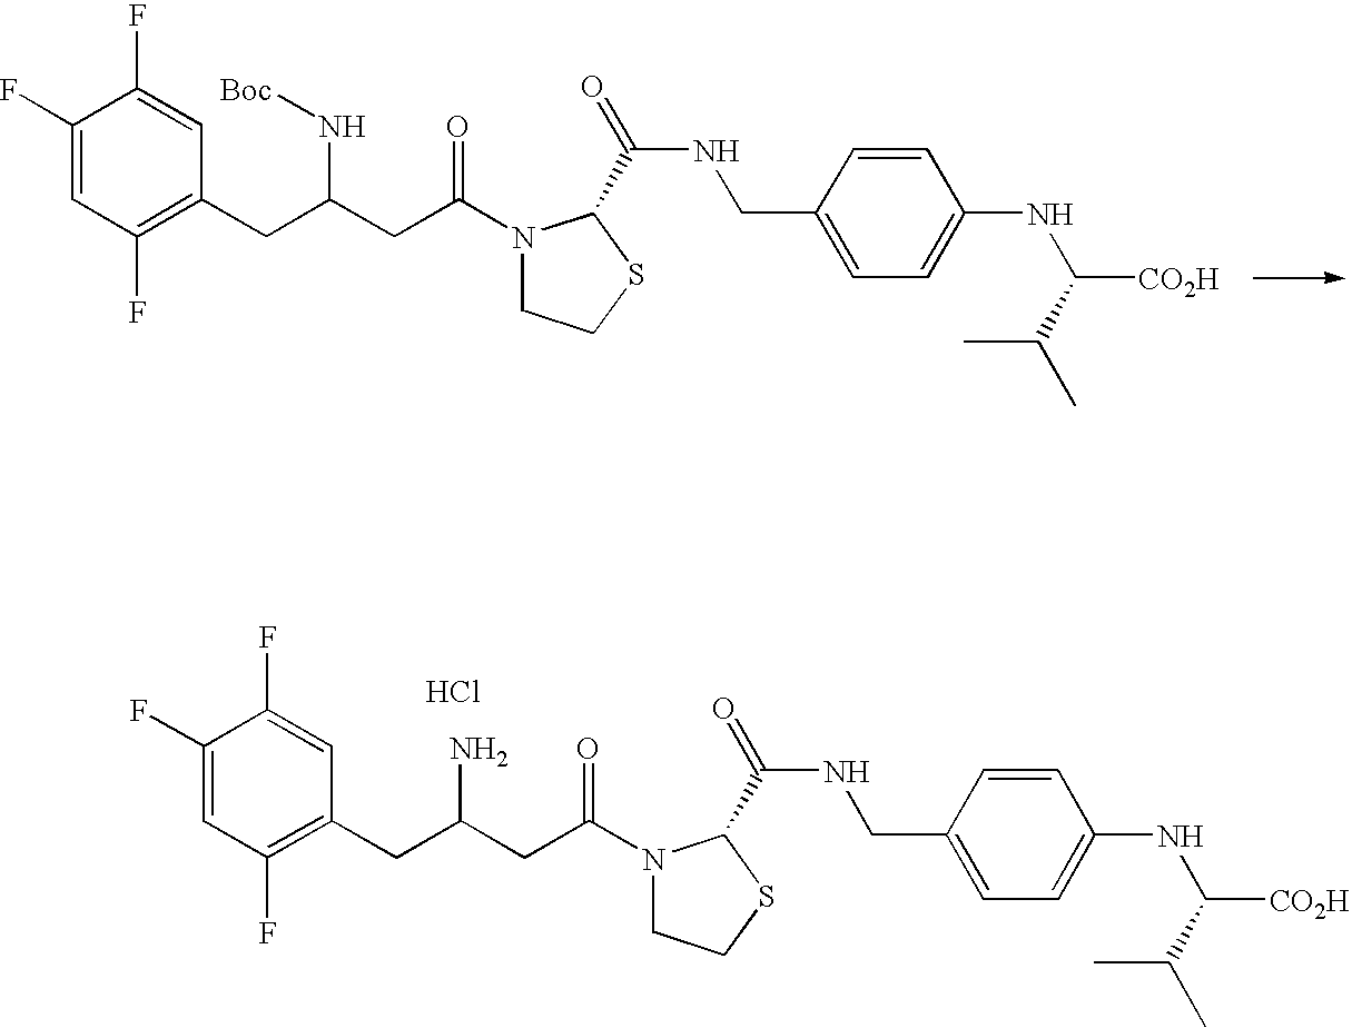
C1(F)=CC(F)=C(CC(CC(N2CCSC2C(=O)NCC2=CC=C(NC([CO2H])C(C)C)C=C2)=O)N[Boc])C=C1F.C1(F)=CC(F)=C(CC(CC(N2CCSC2C(=O)NCC2=CC=C(NC([CO2H])C(C)C)C=C2)=O)N)C=C1F.Cl
